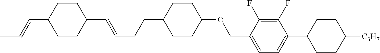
C1(C=CCCC2CCC(OCC3=CC=C(C4CCC([C3H7])CC4)C(F)=C3F)CC2)CCC(C=CC)CC1
